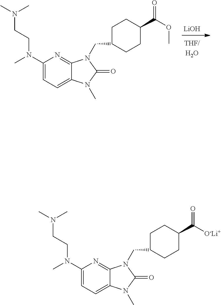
[THF/H2O].[LiOH].CN(C1=CC=C2C(=N1)N(CC1CCC(C(=O)OC)CC1)C(=O)N2C)CCN(C)C.CN(C1=CC=C2C(=N1)N(CC1CCC(C(=O)[O-Li+])CC1)C(=O)N2C)CCN(C)C
